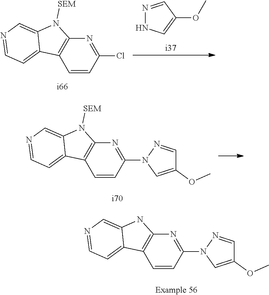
C1=CC(Cl)=NC2=C1C1=CC=NC=C1N2[SEM].N1=CC(OC)=CN1.C1=CC(N2C=C(OC)C=N2)=NC2=C1C1=CC=NC=C1N2[SEM].C1=CC(N2C=C(OC)C=N2)=NC2=C1C1=CC=NC=C1N2
